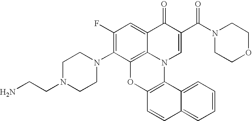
C1(N2CCN(CCN)CC2)=C(F)C=C2C3=C1OC1=C(N3C=C(C(N3CCOCC3)=O)C2=O)C2=CC=CC=C2C=C1
